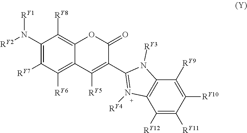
C1(N([RY2])[RY1])=C([RY7])C([RY6])=C2C(=C1[RY8])OC(=O)C(C1=N([RY4])C3=C(C([RY9])=C([RY10])C([RY11])=C3[RY12])N1[RY3])=C2[RY5]
